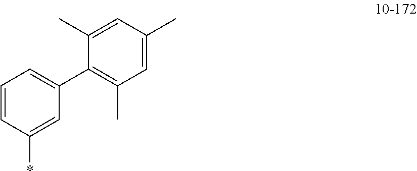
C1=CC(*)=CC(C2=C(C)C=C(C)C=C2C)=C1
